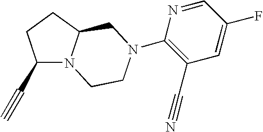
C(C1N2C(CC1)CN(C1=C(C#N)C=C(F)C=N1)CC2)#C
